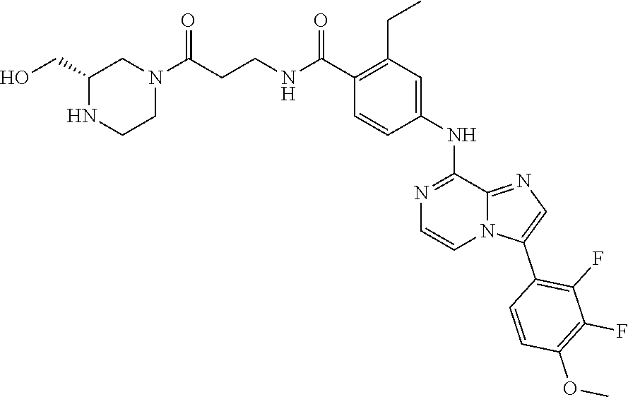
N(C(C1=C(CC)C=C(NC2=NC=CN3C2=NC=C3C2=C(F)C(F)=C(OC)C=C2)C=C1)=O)CCC(N1CC(CO)NCC1)=O
